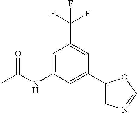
C1=C(NC(C)=O)C=C(C2=CN=CO2)C=C1C(F)(F)F
